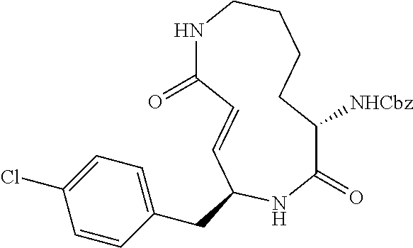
N1C(=O)C=CC(CC2=CC=C(Cl)C=C2)NC(=O)C([NHCbz])CCCC1
